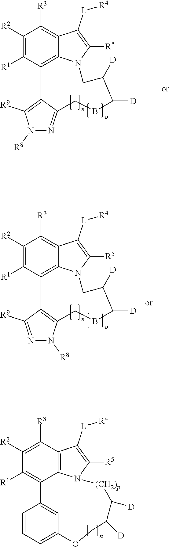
C1([R2])=C([R1])C2=C3C(=C1[R3])C([L][R4])=C([R5])N3CC([D])C([D])BCC1=NN([R8])C([R9])=C21.C1([R2])=C([R1])C2=C3C(=C1[R3])C([L][R4])=C([R5])N3CC([D])C([D])BCC1=C2C([R9])=NN1[R8].C1([R2])=C([R3])C2=C3C(=C1[R1])C1=CC(=CC=C1)OCC([D])C([D])[(CH2)p]N3C([R5])=C2[L][R4]
